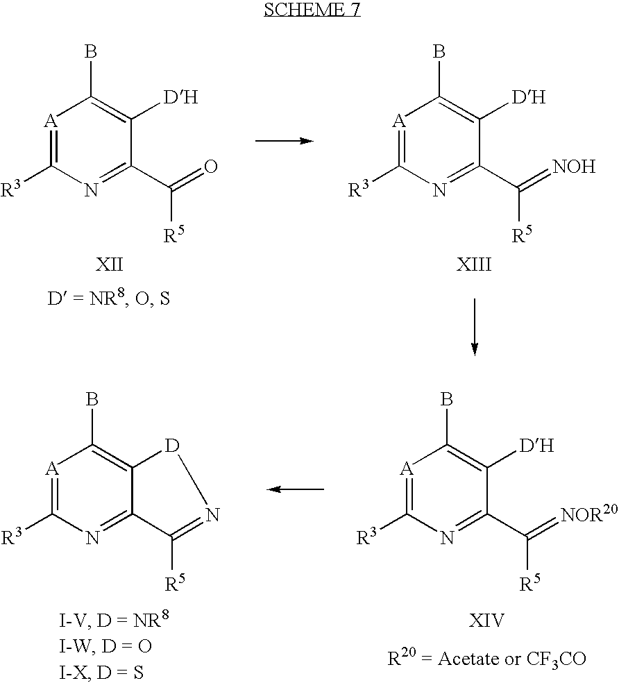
[A]1=C([R3])N=C(C(=O)[R5])C([DH])=C1B.[A]1=C([R3])N=C(C(=[NOH])[R5])C([DH])=C1B.[A]1=C([R3])N=C(C(=[NOR20])[R5])C([DH])=C1B.[A]1=C([R3])N=C2C(=C1B)[D]N=C2[R5]
